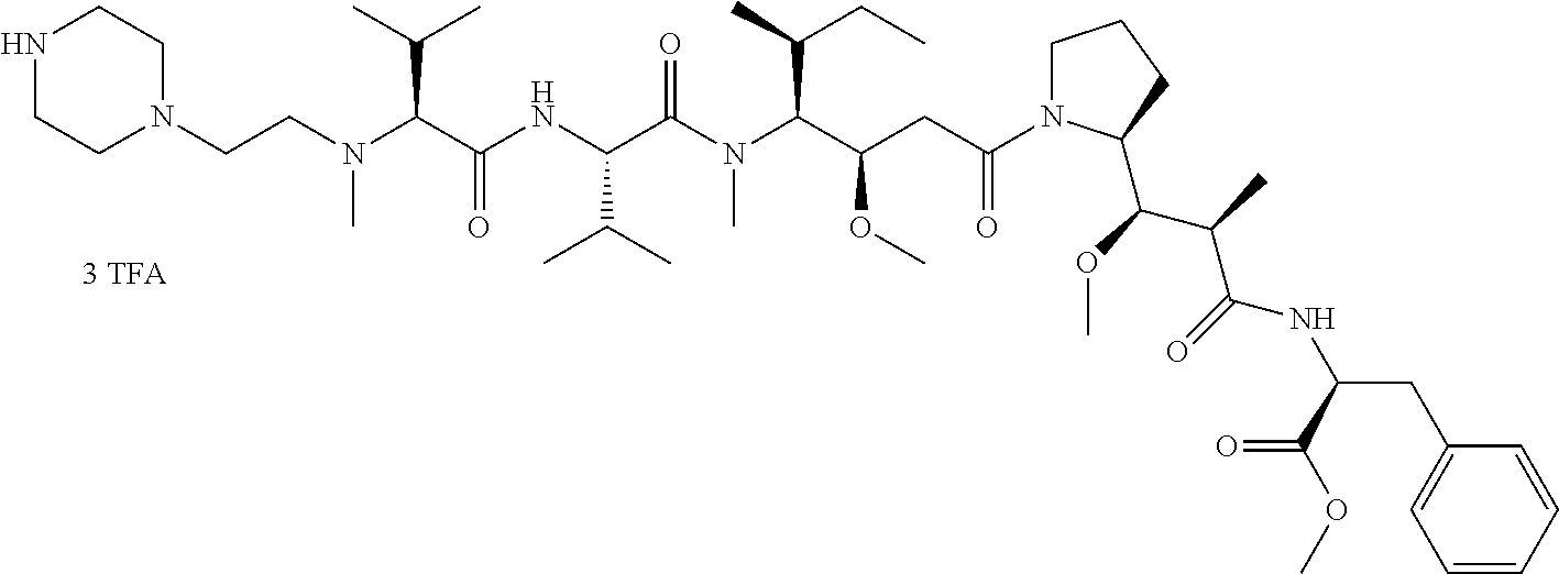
N(C(C(NC(C(N(C(C(CC(N1CCCC1C(C(C)C(NC(CC1=CC=CC=C1)C(=O)OC)=O)OC)=O)OC)C(C)CC)C)=O)C(C)C)=O)C(C)C)(CCN1CCNCC1)C
